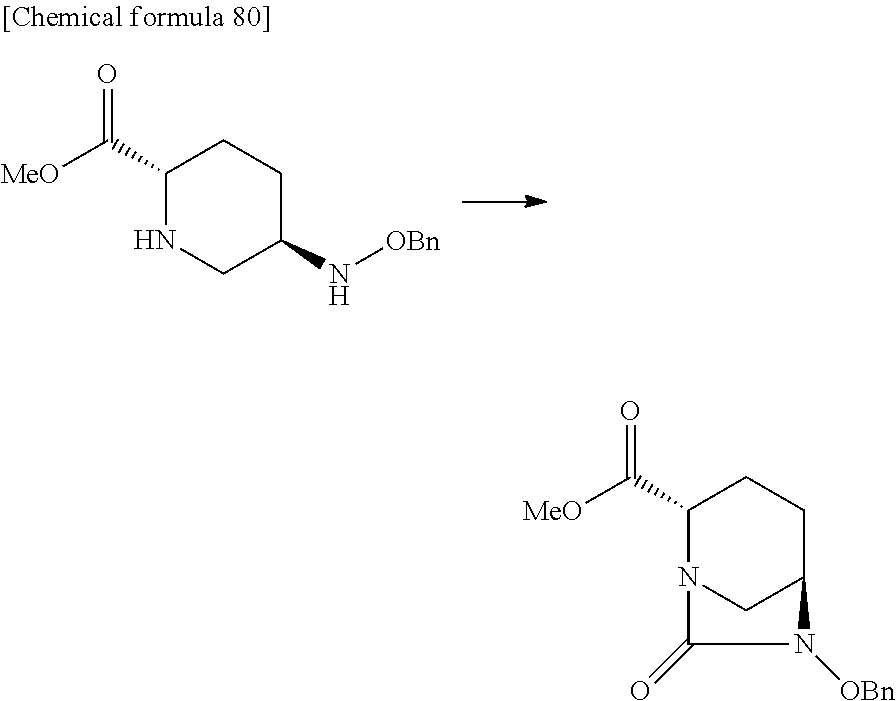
O=C(C1NCC(N[OBn])CC1)[MeO].O=C(C1N2CC(CC1)N([OBn])C2=O)[MeO]
